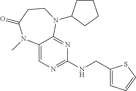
C12=CN=C(NCC3=CC=CS3)N=C1N(C1CCCC1)CCC(=O)N2C
